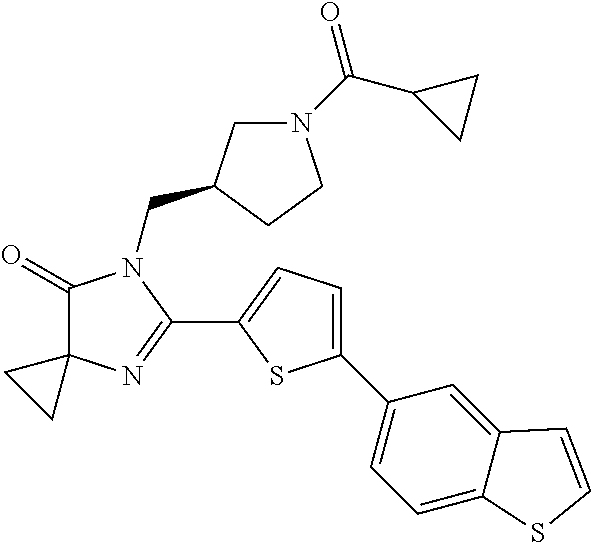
C1(=O)C2(N=C(C3=CC=C(C4=CC=C5C(=C4)C=CS5)S3)N1CC1CN(C(C3CC3)=O)CC1)CC2
